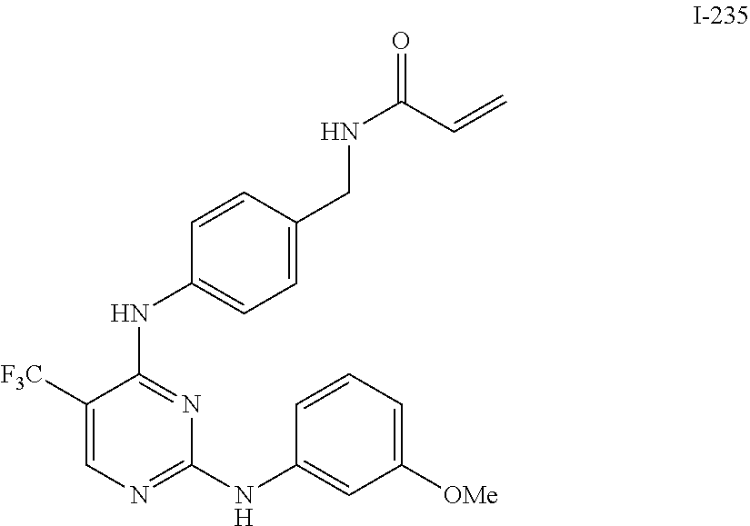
C1=CC(NC2=NC(NC3=CC([OMe])=CC=C3)=NC=C2[F3C])=CC=C1CNC(C=C)=O
